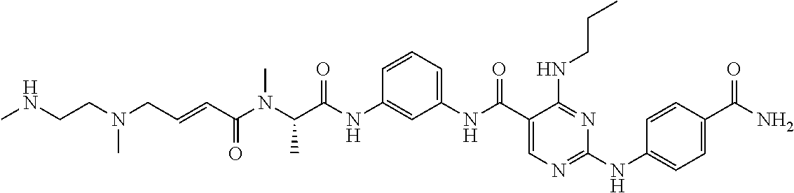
C1(NC(=O)C(N(C(C=CCN(CCNC)C)=O)C)C)=CC(NC(C2=CN=C(NC3=CC=C(C(N)=O)C=C3)N=C2NCCC)=O)=CC=C1
